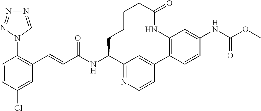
C1=CC(Cl)=CC(C=CC(NC2CCCCC(=O)NC3=C(C4=CC2=NC=C4)C=CC(NC(OC)=O)=C3)=O)=C1N1C=NN=N1
